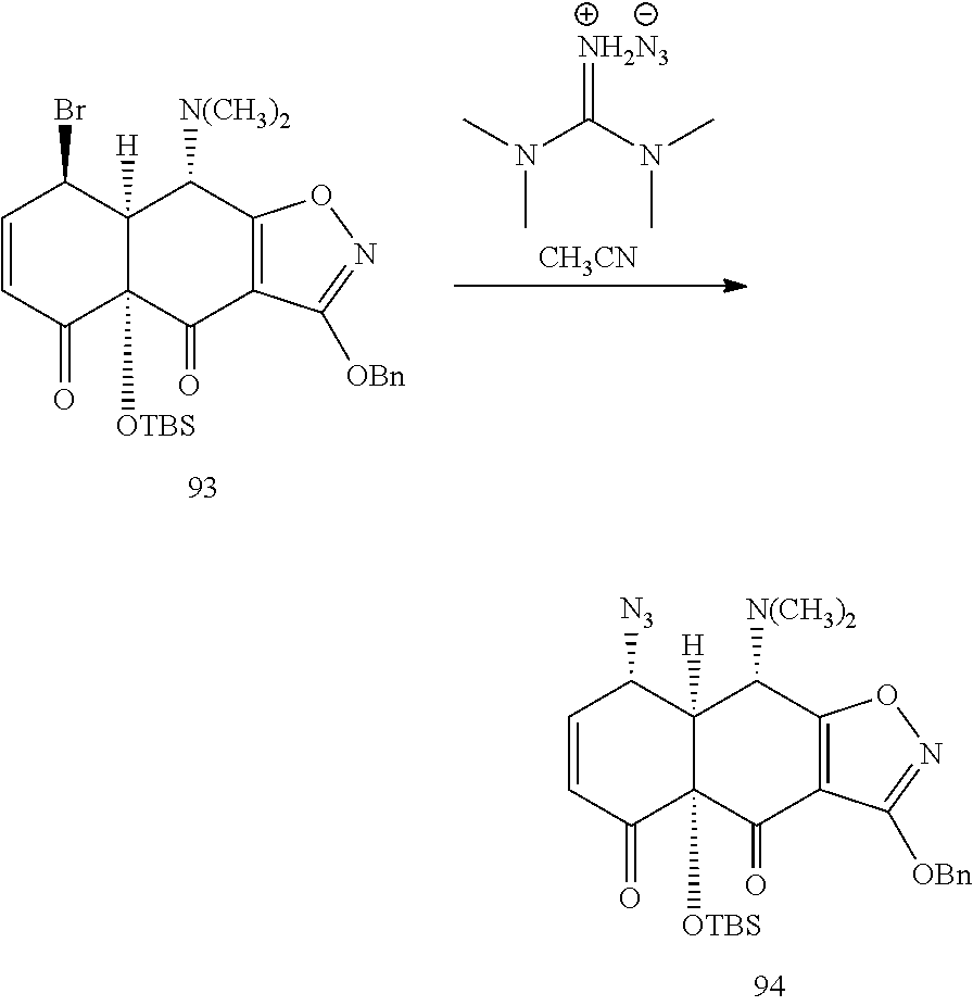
C1=CC(=O)C2([OTBS])C([H])(C1[N3])C([N(CH3)2])C1=C(C2=O)C([OBn])=NO1.C1=CC(=O)C2([OTBS])C([H])(C1Br)C([N(CH3)2])C1=C(C2=O)C([OBn])=NO1.CN(C(N(C)C)=[NH2N3])C.[CH3CN]
